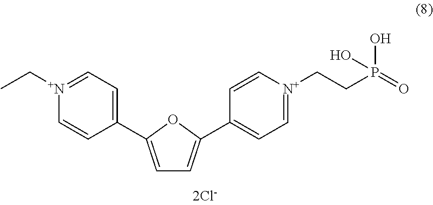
[N+]1(CC)=CC=C(C2=CC=C(C3=CC=[N+](CCP(=O)(O)O)C=C3)O2)C=C1
